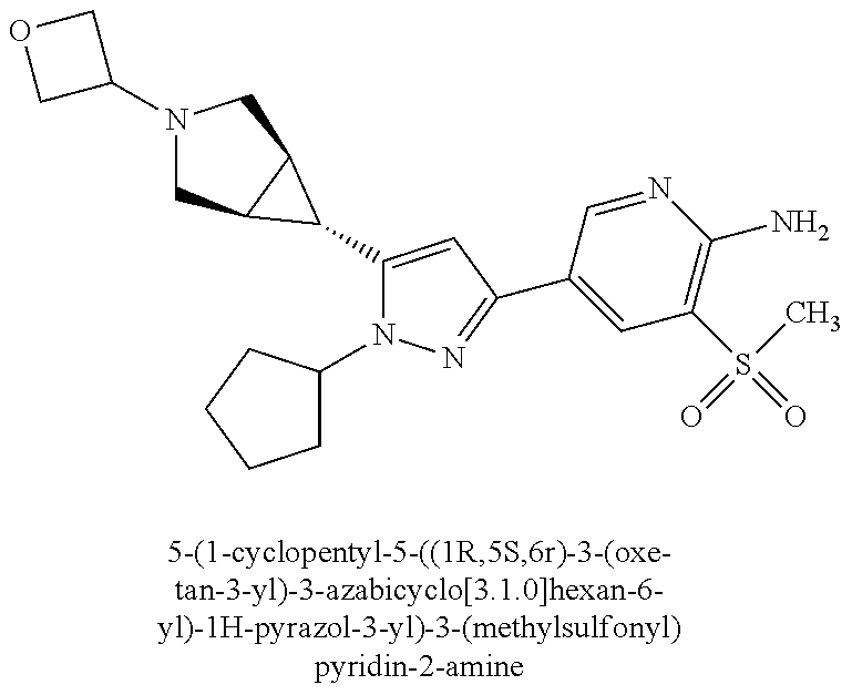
N1(C2COC2)CC2C(C1)C2C1=CC(C2=CC(S(=O)(C)=O)=C(N)N=C2)=NN1C1CCCC1
